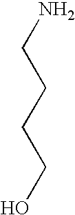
C(N)CCCO
